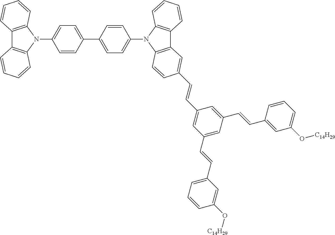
C12=C(N(C3=CC=C(C4=CC=C(N5C6=C(C7=C5C=CC(C=CC5=CC(C=CC8=CC=CC(O[C14H29])=C8)=CC(C=CC8=CC(O[C14H29])=CC=C8)=C5)=C7)C=CC=C6)C=C4)C=C3)C3=C1C=CC=C3)C=CC=C2
